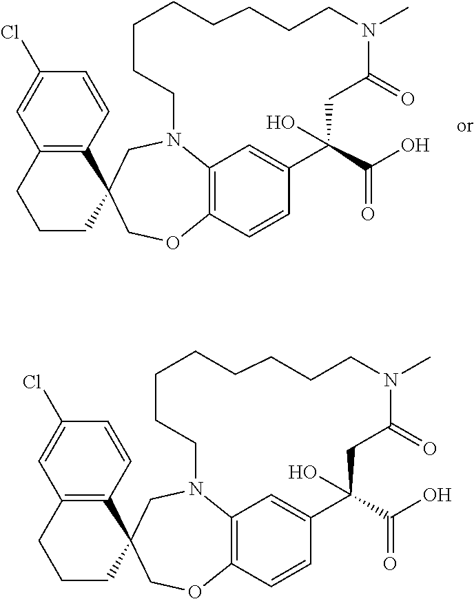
C12=C(C=CC(Cl)=C1)C1(CCC2)CN2C3=C(C=CC(=C3)C(C(O)=O)(O)CC(=O)N(C)CCCCCCCC2)OC1.C12=C(C=CC(Cl)=C1)C1(CCC2)CN2C3=C(C=CC(=C3)C(C(O)=O)(O)CC(=O)N(C)CCCCCCCC2)OC1
